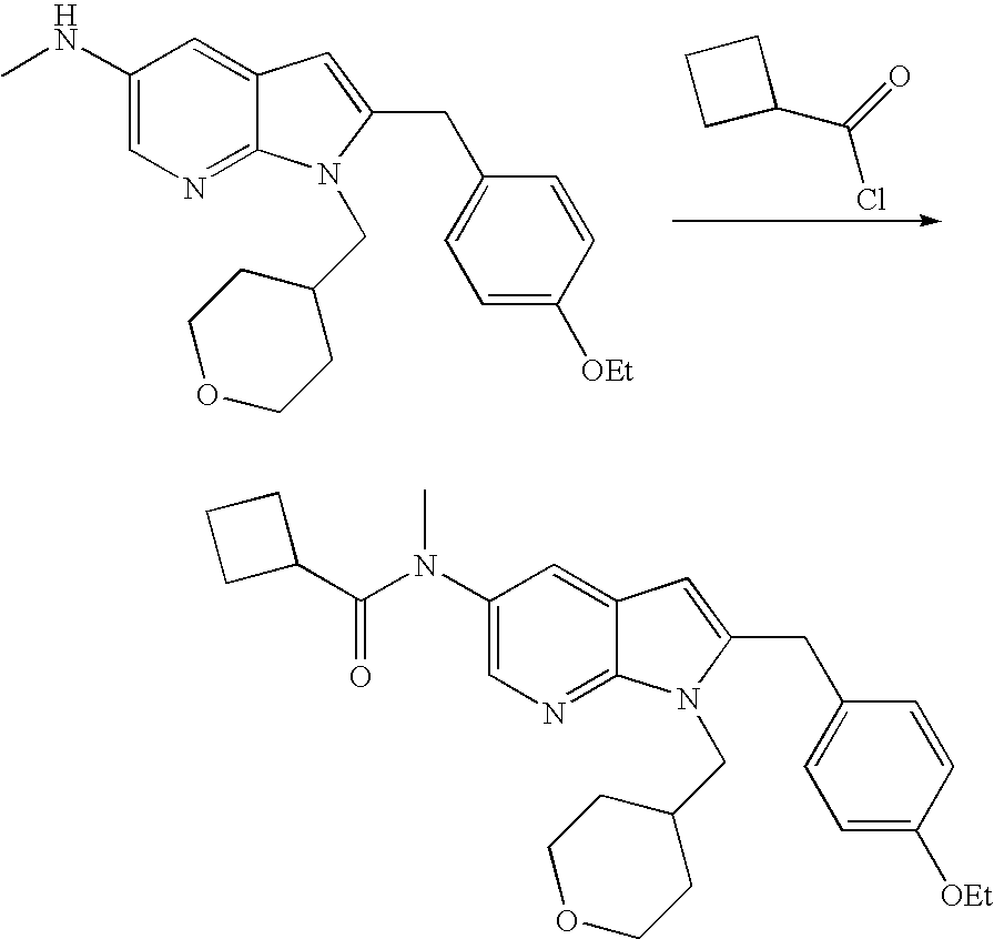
C1(NC)=CN=C2C(=C1)C=C(CC1=CC=C([OEt])C=C1)N2CC1CCOCC1.C1CCC1C(=O)Cl.C1(N(C(C2CCC2)=O)C)=CN=C2C(=C1)C=C(CC1=CC=C([OEt])C=C1)N2CC1CCOCC1
